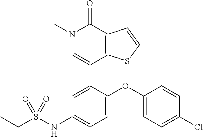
C1=CSC2=C1C(=O)N(C)C=C2C1=CC(NS(CC)(=O)=O)=CC=C1OC1=CC=C(Cl)C=C1
